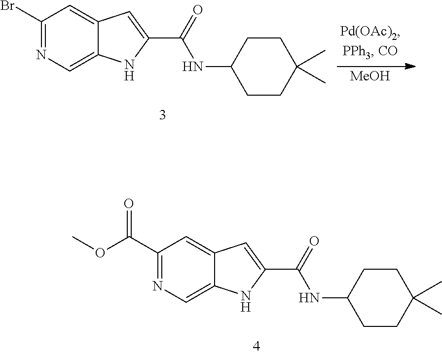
C1(Br)=NC=C2C(=C1)C=C(C(=O)NC1CCC(C)(C)CC1)N2.[MeOH].C1(C(OC)=O)=NC=C2C(=C1)C=C(C(=O)NC1CCC(C)(C)CC1)N2
